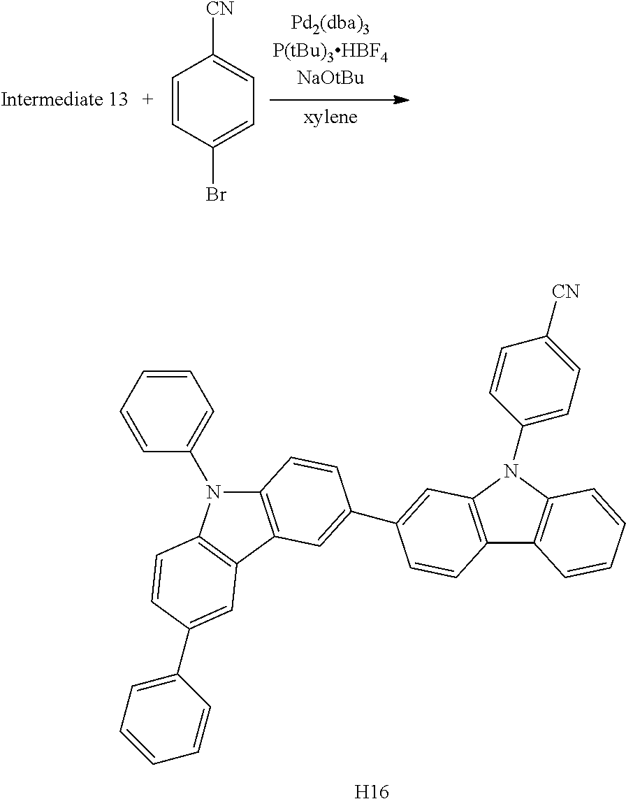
C1=CC(Br)=CC=C1[CN].C12=C(C3=C(N1C1=CC=CC=C1)C=CC(C1=CC=CC=C1)=C3)C=C(C1=CC3=C(C4=C(N3C3=CC=C([CN])C=C3)C=CC=C4)C=C1)C=C2.[H16]
